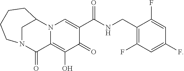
C1(F)=CC(F)=CC(F)=C1CNC(C1=CN2C(=C(O)C1=O)C(=O)N1CC2CCCC1)=O
